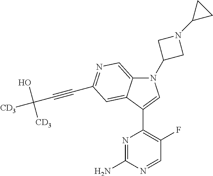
N1(C2CN(C3CC3)C2)C2=CN=C(C#CC([CD3])(O)[CD3])C=C2C(C2=C(F)C=NC(N)=N2)=C1
